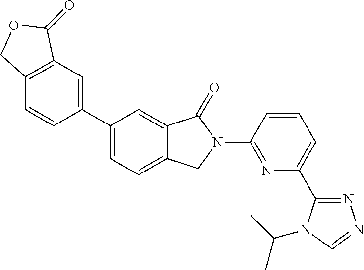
C12=C(C=C(C3=CC=C4C(=C3)C(=O)N(C3=NC(C5=NN=CN5C(C)C)=CC=C3)C4)C=C1)C(=O)OC2
